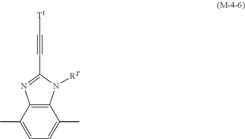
C12=C(C(C)=CC=C1C)N=C(C#C[T1])N2[RT]
